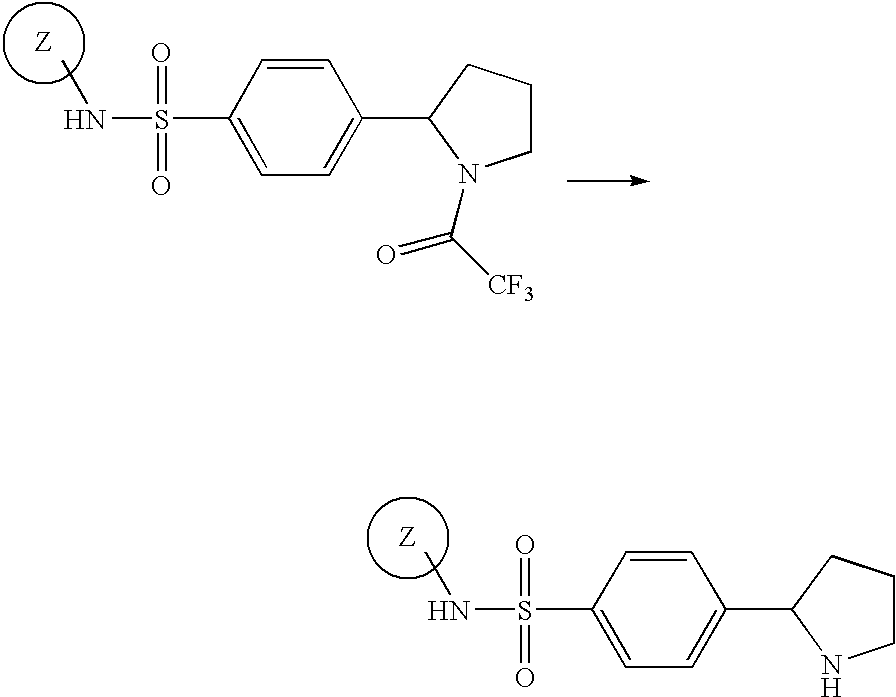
C1=CC(S(=O)(=O)NC)=CC=C1C1N(C([CF3])=O)CCC1.C1=CC(S(=O)(=O)NC)=CC=C1C1NCCC1
